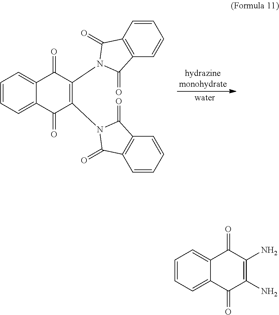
C1=CC=C2C(=C1)C(=O)C(N1C(=O)C3=C(C=CC=C3)C1=O)=C(N1C(=O)C3=C(C=CC=C3)C1=O)C2=O.C1=CC=C2C(=C1)C(=O)C(N)=C(N)C2=O
